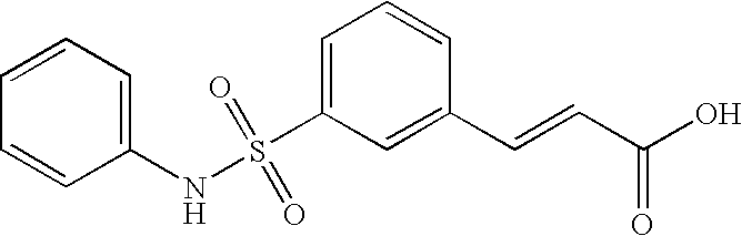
C1=C(S(NC2=CC=CC=C2)(=O)=O)C=C(C=CC(O)=O)C=C1
